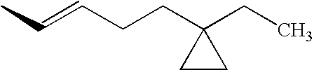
C(=CCCC1(CC)CC1)C
